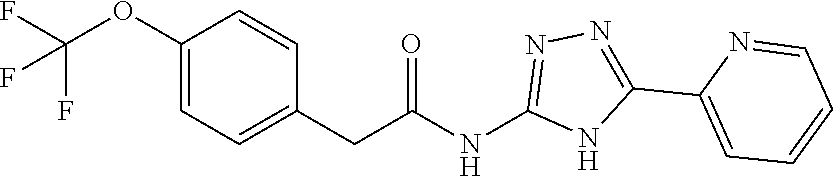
C1(OC(F)(F)F)=CC=C(CC(NC2=NN=C(C3=CC=CC=N3)N2)=O)C=C1
